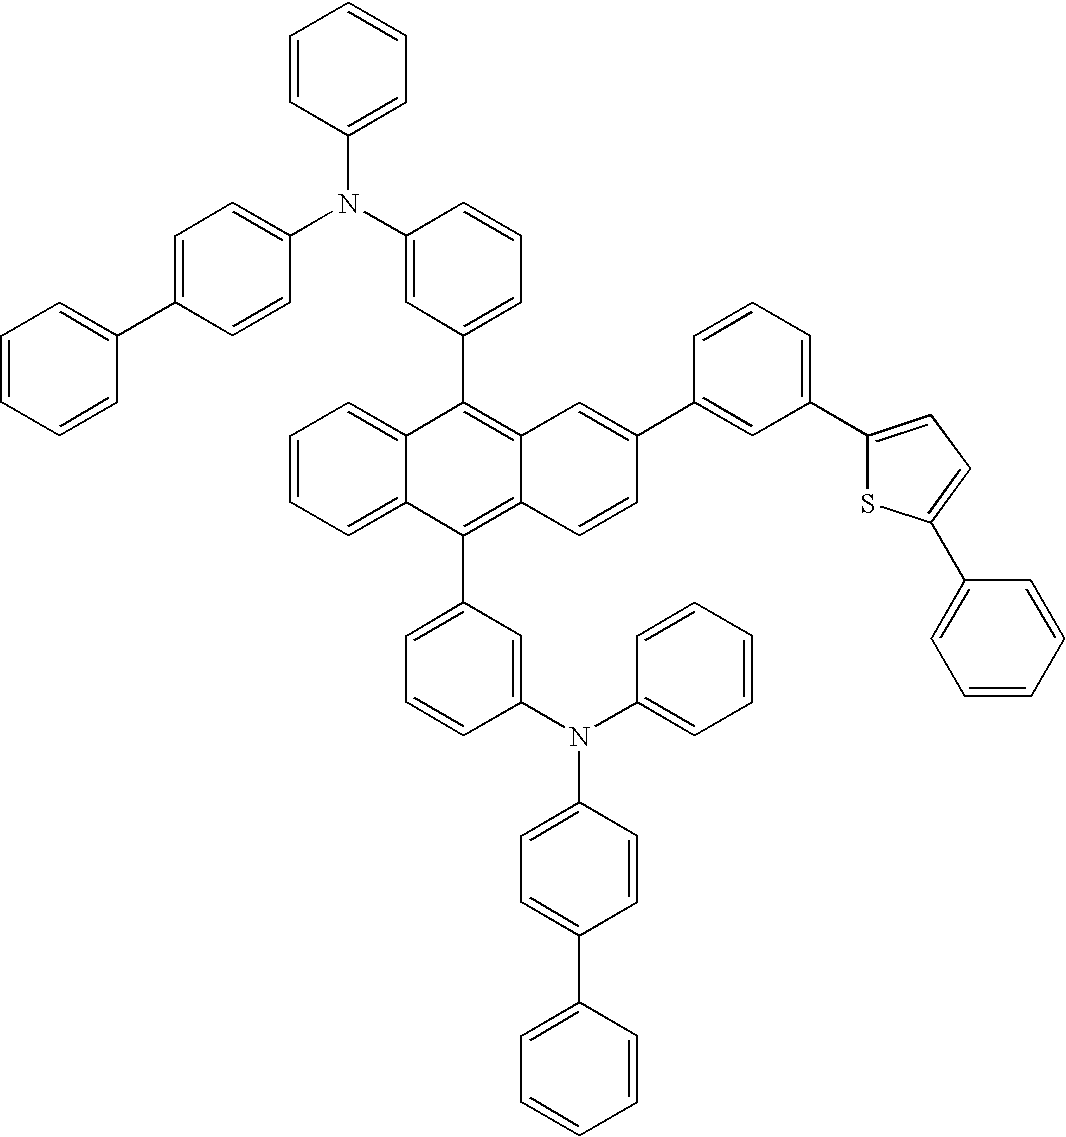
C1=C(N(C2=CC=C(C3=CC=CC=C3)C=C2)C2=CC=CC=C2)C=CC=C1C1=C2C(=C(C3=CC=CC(N(C4=CC=CC=C4)C4=CC=C(C5=CC=CC=C5)C=C4)=C3)C3=CC=CC=C13)C=CC(C1=CC(C3=CC=C(C4=CC=CC=C4)S3)=CC=C1)=C2
